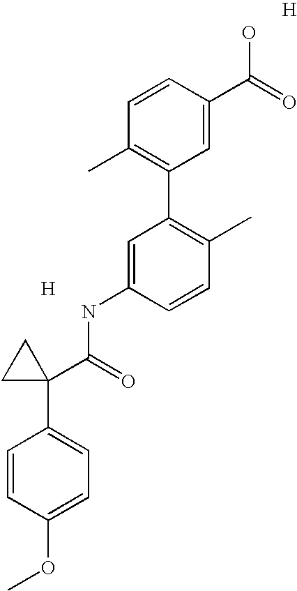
[H].C1=C(NC(C2(C3=CC=C(OC)C=C3)CC2)=O)C=CC(C)=C1C1=C(C)C=CC(C(=O)O)=C1.[H]
